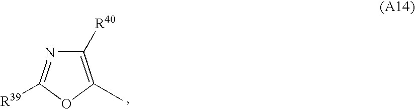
C1([R40])=C(C)OC([R39])=N1
